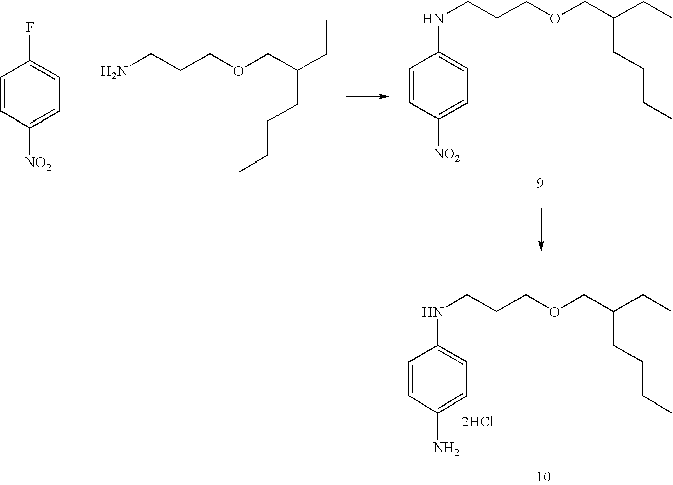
C1=CC([NO2])=CC=C1NCCCOCC(CC)CCCC.C1=CC([NO2])=CC=C1F.NCCCOCC(CC)CCCC.C1=CC(N)=CC=C1NCCCOCC(CC)CCCC.[2HCl]
